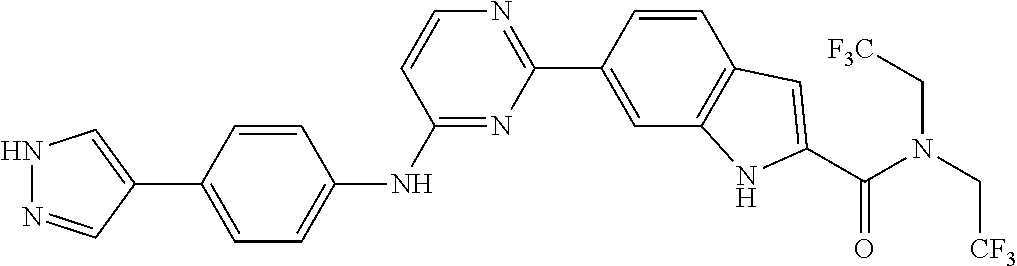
N1N=CC(C2=CC=C(NC3=NC(C4=CC5=C(C=C4)C=C(C(N(C[CF3])C[F3C])=O)N5)=NC=C3)C=C2)=C1
